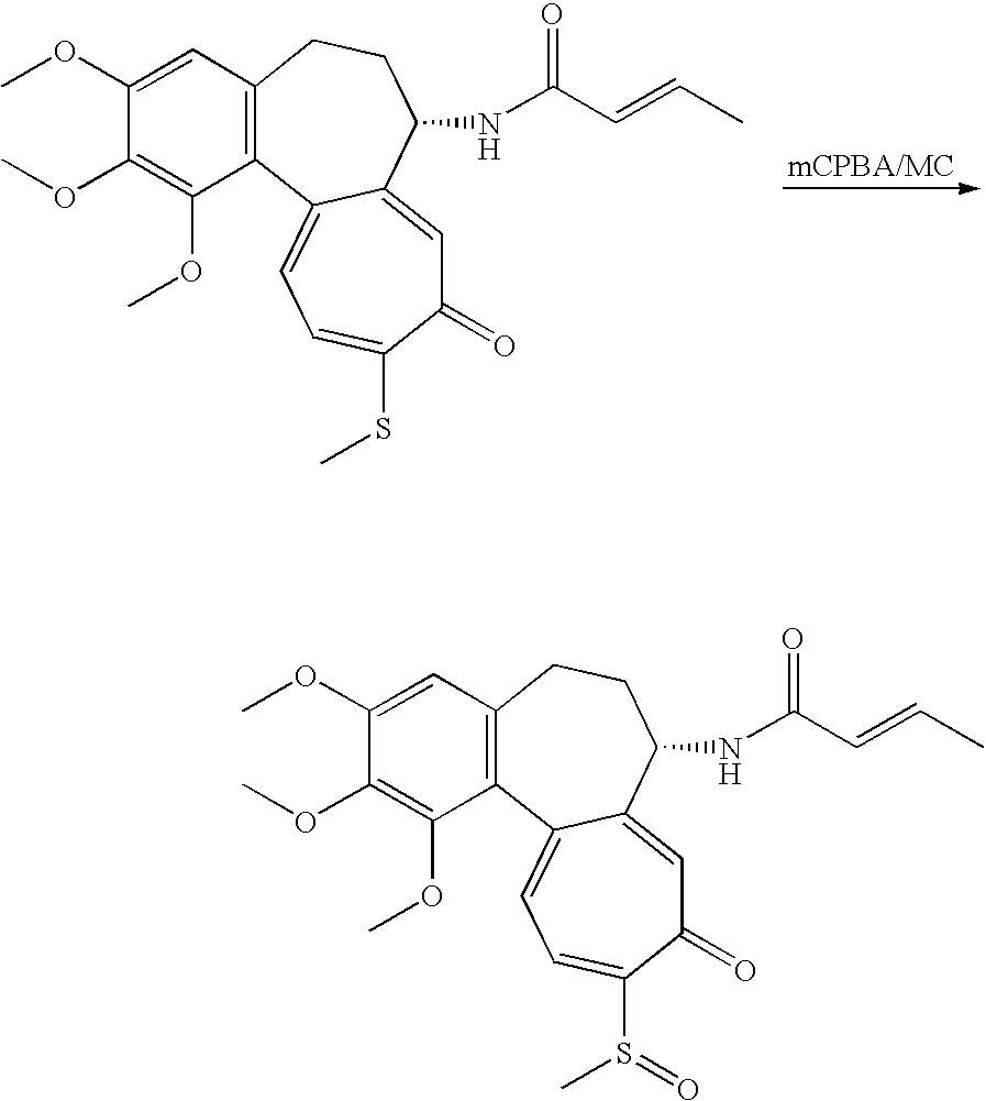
C1(OC)=CC2=C(C(OC)=C1OC)C1=CC=C(SC)C(=O)C=C1C(NC(C=CC)=O)CC2.C1(OC)=CC2=C(C(OC)=C1OC)C1=CC=C(S(C)=O)C(=O)C=C1C(NC(C=CC)=O)CC2
